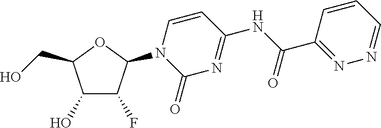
C1(O)C(F)C(N2C(=O)N=C(NC(C3=NN=CC=C3)=O)C=C2)OC1CO
